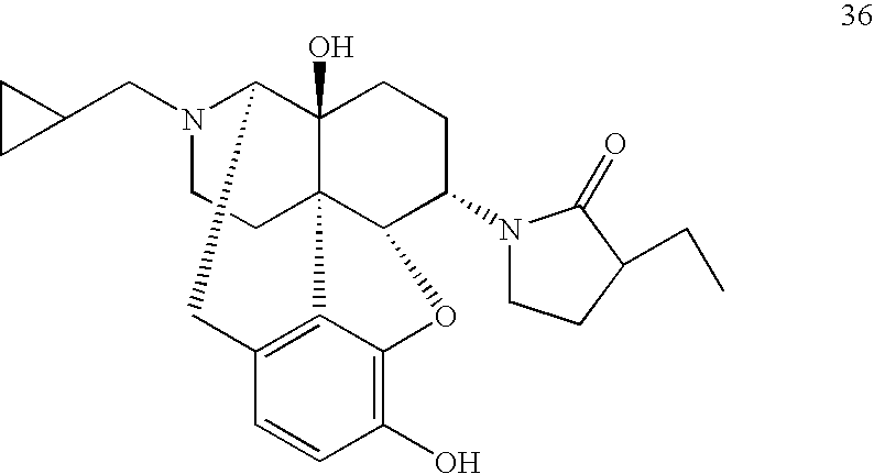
N1(CC2CC2)CCC23C4(O)C1CC1=C2C(=C(O)C=C1)OC3C(N1CCC(CC)C1=O)CC4
